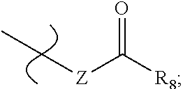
C([R8])(=O)[Z]CC
